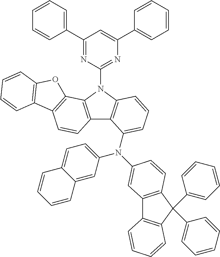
C1(C2=CC=CC=C2)=NC(N2C3=C(C4=C2C2=C(C=C4)C4=C(O2)C=CC=C4)C(N(C2=CC=C4C(=C2)C=CC=C4)C2=CC4=C(C(C5=CC=CC=C5)(C5=CC=CC=C5)C5=C4C=CC=C5)C=C2)=CC=C3)=NC(C2=CC=CC=C2)=C1
